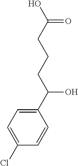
C1(C(CCCC(O)=O)O)=CC=C(Cl)C=C1
